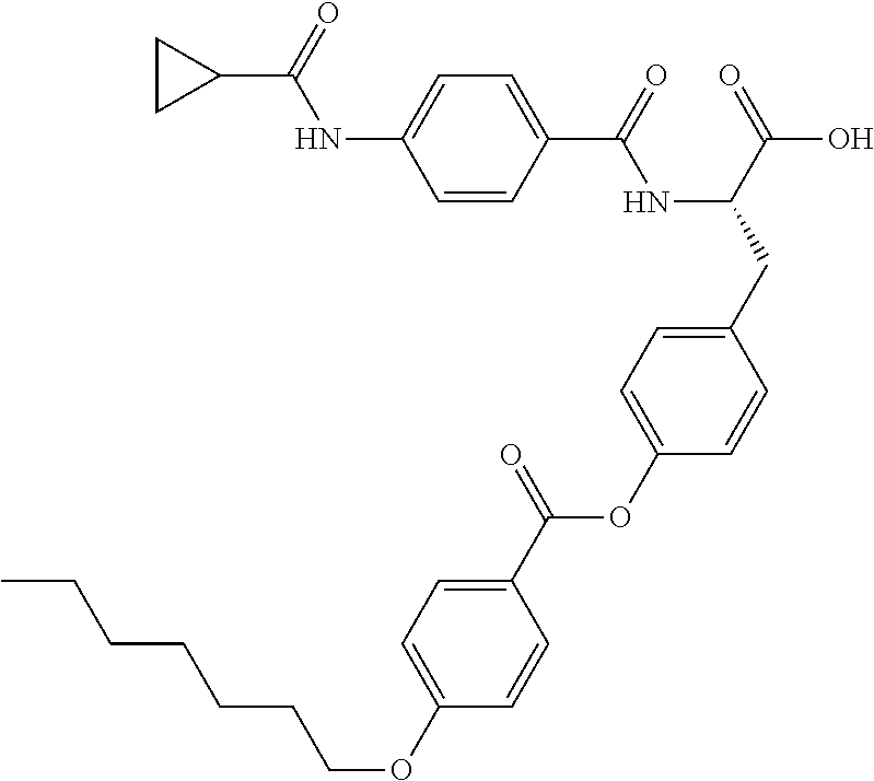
C1=CC(C(=O)NC(CC2=CC=C(OC(C3=CC=C(OCCCCCCC)C=C3)=O)C=C2)C(=O)O)=CC=C1NC(C1CC1)=O
